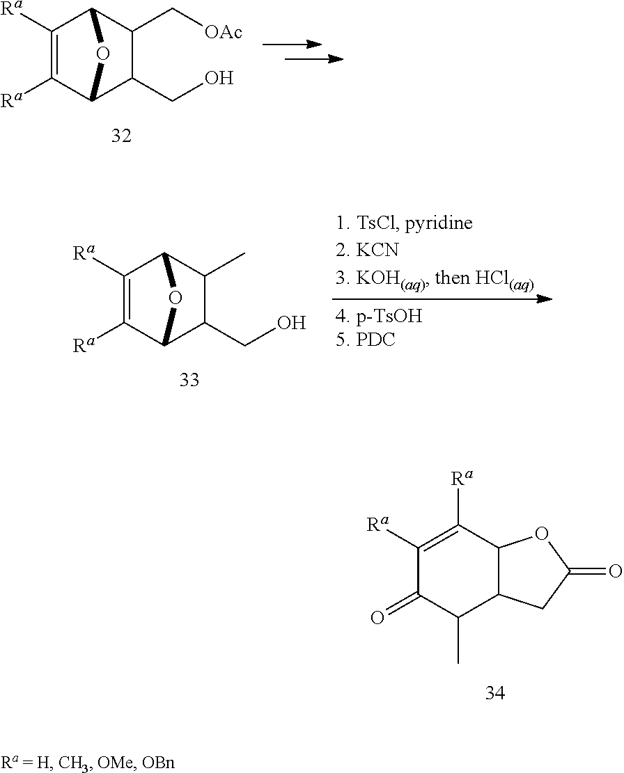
C1([Ra])=C([Ra])C2C(CO)C(C[OAc])C1O2.C1([Ra])=C([Ra])C2C(CO)C(C)C1O2.C1([Ra])=C([Ra])C2C(C(C)C1=O)CC(=O)O2
